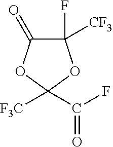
C1(F)([CF3])C(=O)OC(C(F)=O)([F3C])O1
